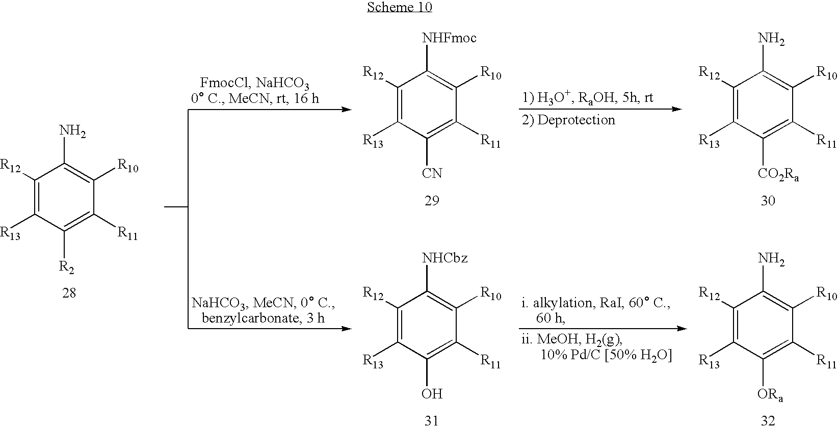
C1([R12])=C([R13])C([R2])=C([R11])C([R10])=C1N.C1([R12])=C([R13])C([CN])=C([R11])C([R10])=C1[NHFmoc].C1([R12])=C([R13])C(O)=C([R11])C([R10])=C1[NHCbz].C1([R12])=C([R13])C([CO2Ra])=C([R11])C([R10])=C1N.C1([R12])=C([R13])C([ORa])=C([R11])C([R10])=C1N
